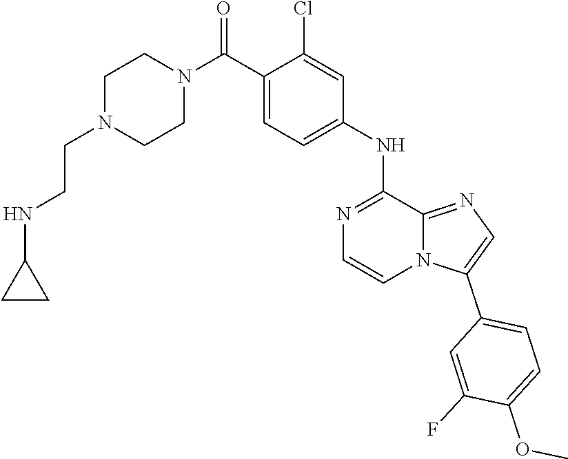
C1N(CCNC2CC2)CCN(C(C2=CC=C(NC3=NC=CN4C3=NC=C4C3=CC=C(OC)C(F)=C3)C=C2Cl)=O)C1
